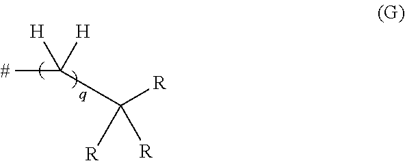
C([R])(C(C)([H])[H])([R])[R]
